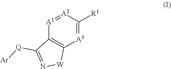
[A3]1=C([R1])[A2]=[A1]C2=C1[W]N=C2[Q][Ar]
